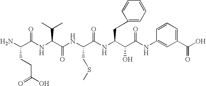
NC(C(NC(C(NC(C(NC(C(C(NC1=CC(C(O)=O)=CC=C1)=O)O)CC1=CC=CC=C1)=O)CSC)=O)C(C)C)=O)CCC(=O)O
